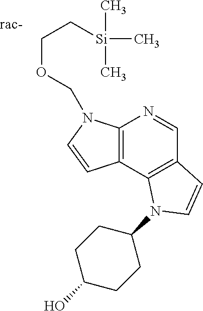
C12=C(N(COCC[Si](C)(C)C)C=C1)N=CC1=C2N(C2CCC(O)CC2)C=C1
